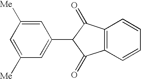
C1=C([Me])C=C(C2C(=O)C3=C(C2=O)C=CC=C3)C=C1[Me]
